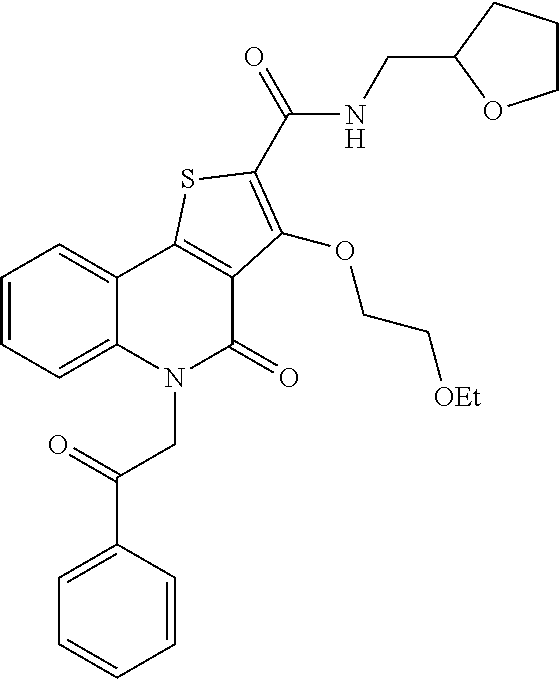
C1(C(=O)CN2C(=O)C3=C(C4=CC=CC=C24)SC(C(NCC2OCCC2)=O)=C3OCC[OEt])=CC=CC=C1
